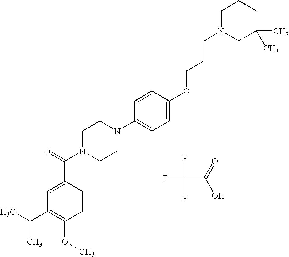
C1(C(C)C)=C(OC)C=CC(C(N2CCN(C3=CC=C(OCCCN4CC(C)(C)CCC4)C=C3)CC2)=O)=C1.FC(F)(C(O)=O)F
